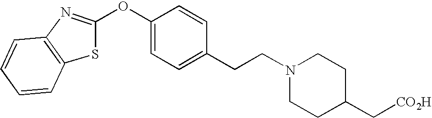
C1=CC=CC2=C1N=C(OC1=CC=C(CCN3CCC(C[CO2H])CC3)C=C1)S2
